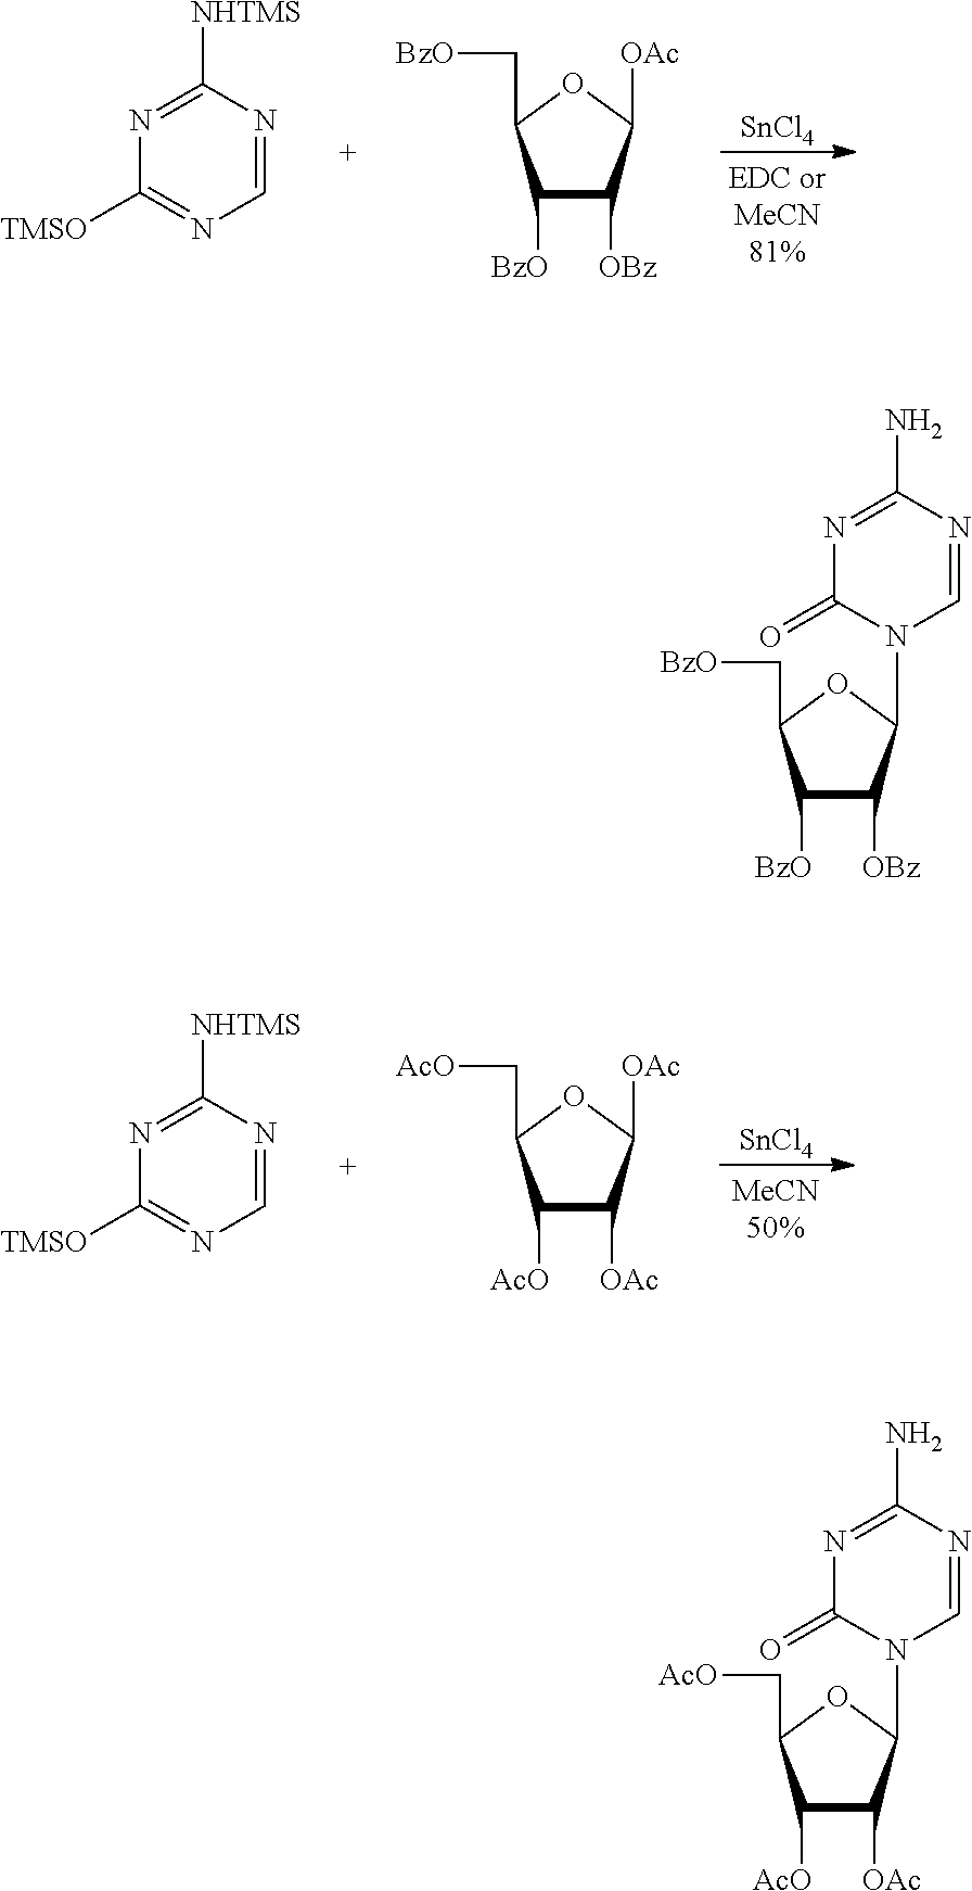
C1([AcO])C([OAc])C([OAc])OC1C[AcO].[SnCl4].N1=C([TMSO])N=C([NHTMS])N=C1.N1=C([TMSO])N=C([NHTMS])N=C1.C1([BzO])C([OBz])C([OAc])OC1C[BzO].[SnCl4].C1([BzO])C([OBz])C(N2C=NC(N)=NC2=O)OC1C[BzO].C1([AcO])C([OAc])C(N2C=NC(N)=NC2=O)OC1C[AcO]
